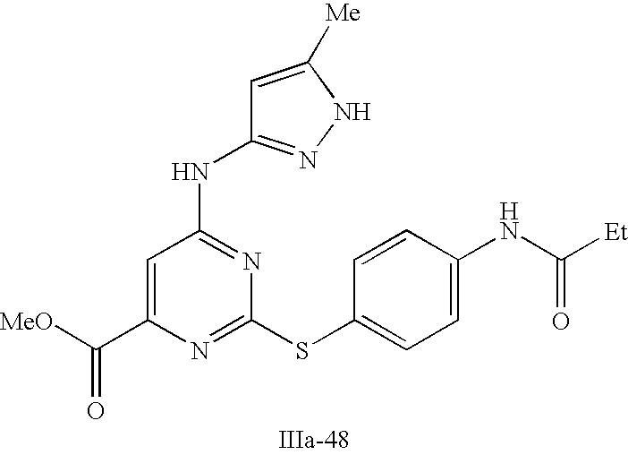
C1=C(C([MeO])=O)N=C(SC2=CC=C(NC([Et])=O)C=C2)N=C1NC1=NNC([Me])=C1
